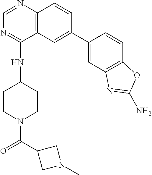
C1=C(C2=CC3=C(N=CN=C3NC3CCN(C(=O)C4CN(C)C4)CC3)C=C2)C=CC2=C1N=C(N)O2
